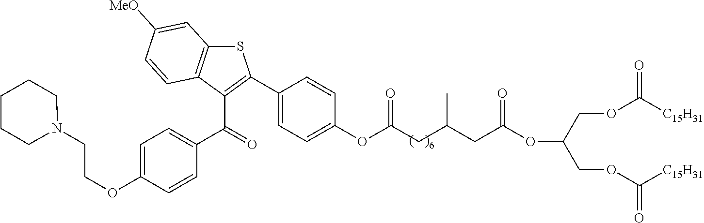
C(CC(CC(OC(COC([C15H31])=O)COC([C15H31])=O)=O)C)(=O)OC1=CC=C(C2=C(C(=O)C3=CC=C(OCCN4CCCCC4)C=C3)C3=C(S2)C=C([MeO])C=C3)C=C1
